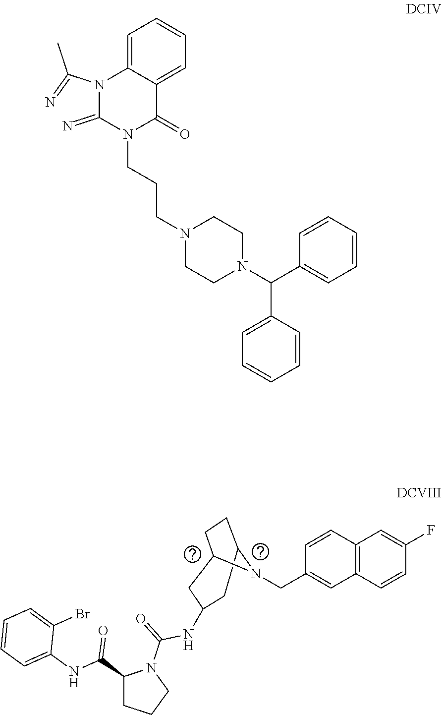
C12=C(C=CC(F)=C1)C=C(CN1C3CCC1CC(NC(=O)N1C(C(=O)NC4=CC=CC=C4Br)CCC1)C3)C=C2.N1(CCCN2C(=O)C3=CC=CC=C3N(C(=N)C)C2=N)CCN(C(C2=CC=CC=C2)C2=CC=CC=C2)CC1
